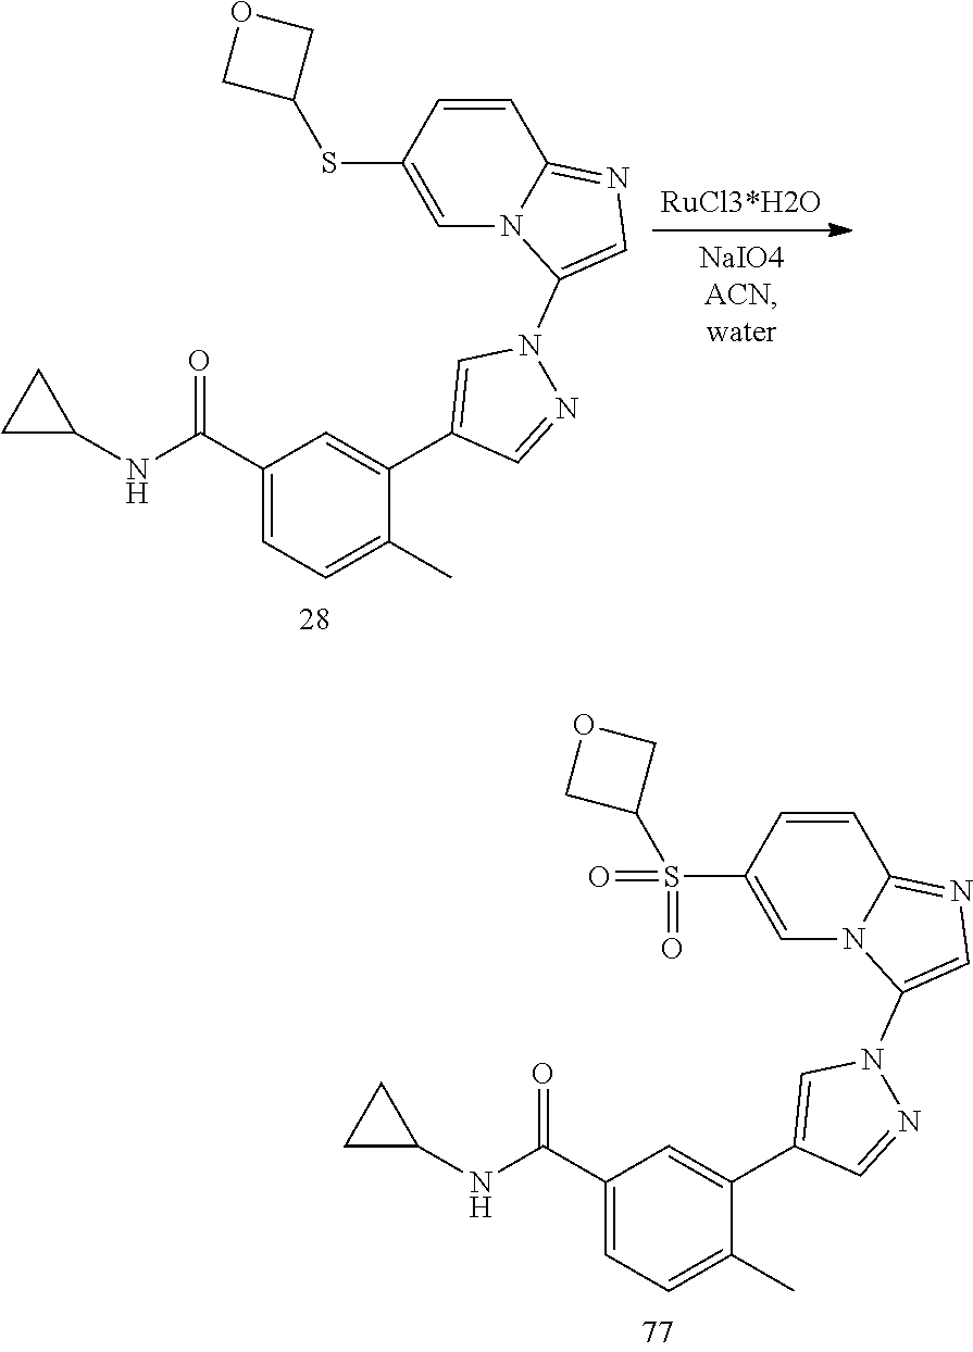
C1(C(NC2CC2)=O)=CC=C(C)C(C2=CN(C3=CN=C4C=CC(S(C5COC5)(=O)=O)=CN43)N=C2)=C1.C1(C(NC2CC2)=O)=CC=C(C)C(C2=CN(C3=CN=C4C=CC(SC5COC5)=CN43)N=C2)=C1
